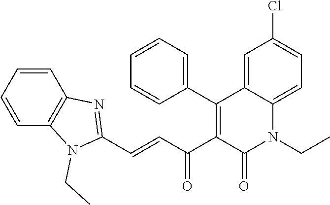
C(=CC(C1=C(C2=CC=CC=C2)C2=CC(Cl)=CC=C2N(CC)C1=O)=O)C1=NC2=C(C=CC=C2)N1CC
